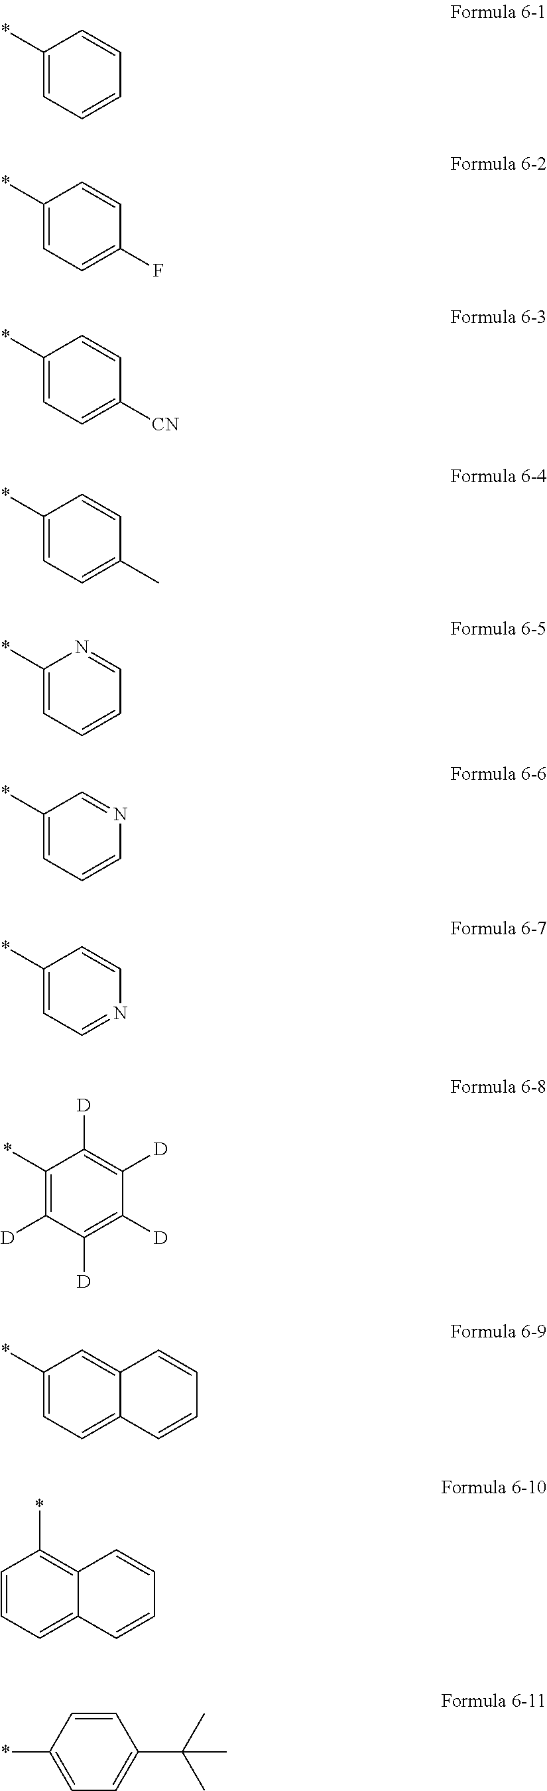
C1(*)=CC=CC=C1.C1(*)=CC=C(F)C=C1.C1(*)=CC=C([CN])C=C1.C1(*)=CC=C(C)C=C1.C1(*)=CC=CC=N1.C1(*)=CC=CN=C1.C1(*)=CC=NC=C1.C1(*)=C([D])C([D])=C([D])C([D])=C1[D].C1(*)=CC=C2C(=C1)C=CC=C2.C1=CC=C2C(=C1*)C=CC=C2.C1=CC(*)=CC=C1C(C)(C)C
